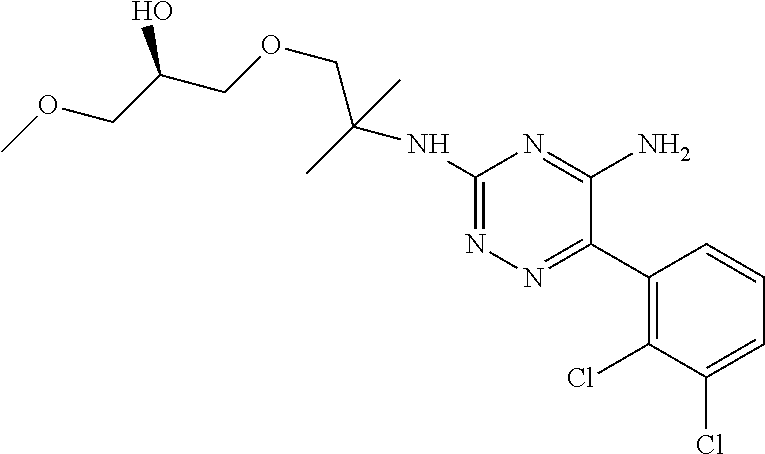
C1(C2=NN=C(NC(COCC(COC)O)(C)C)N=C2N)=C(Cl)C(Cl)=CC=C1
